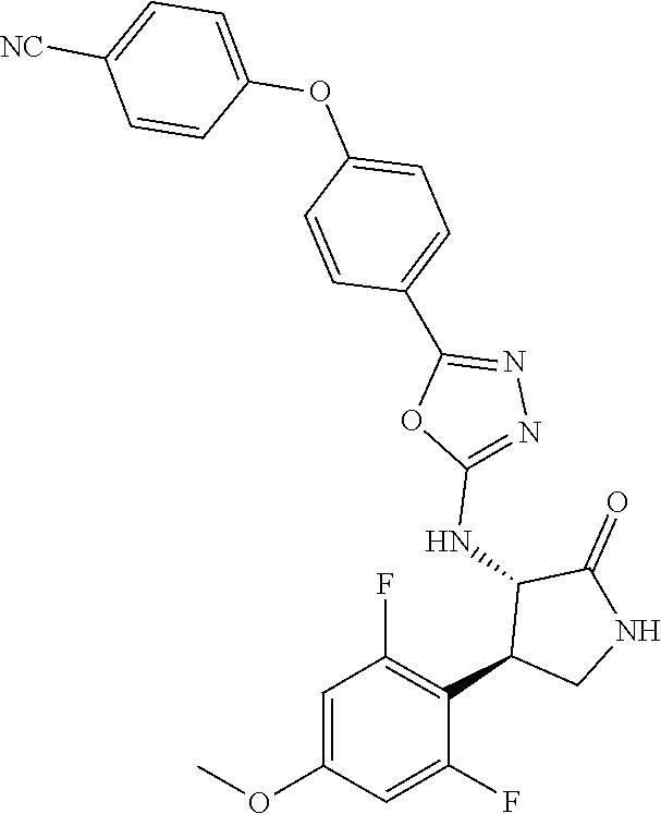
C1(NC2C(C3=C(F)C=C(OC)C=C3F)CNC2=O)=NN=C(C2=CC=C(OC3=CC=C([NC])C=C3)C=C2)O1
